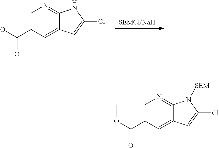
[SEMCl/NaH].C1=C(C(OC)=O)C=C2C(=N1)NC(Cl)=C2.C1=C(C(OC)=O)C=C2C(=N1)N([SEM])C(Cl)=C2
